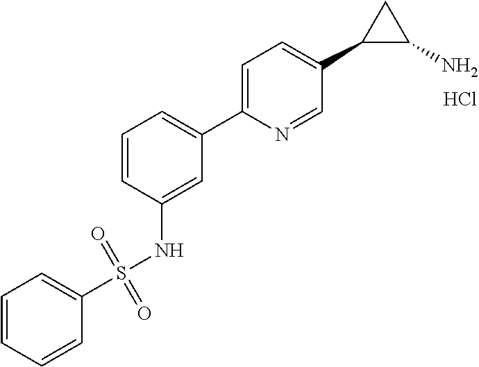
C1=C(NS(C2=CC=CC=C2)(=O)=O)C=CC=C1C1=CC=C(C2C(N)C2)C=N1.Cl
